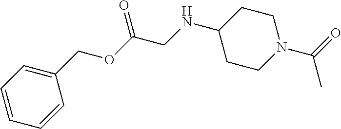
C1=CC=CC(COC(CNC2CCN(C(=O)C)CC2)=O)=C1
